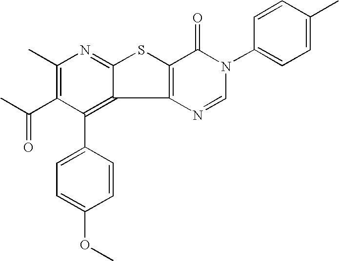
C1(C)=C(C(C)=O)C(C2=CC=C(OC)C=C2)=C2C(=N1)SC1=C2N=CN(C2=CC=C(C)C=C2)C1=O
